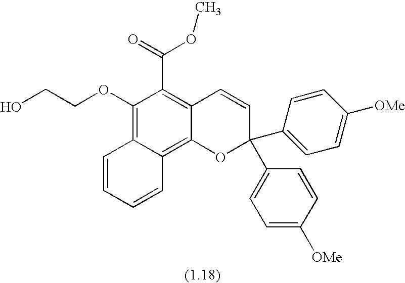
OCCOC1=C2C(=C3C(=C1C(OC)=O)C=CC(C1=CC=C([OMe])C=C1)(C1=CC=C([OMe])C=C1)O3)C=CC=C2
